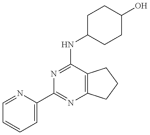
C1=NC(C2=NC3=C(C(NC4CCC(O)CC4)=N2)CCC3)=CC=C1
